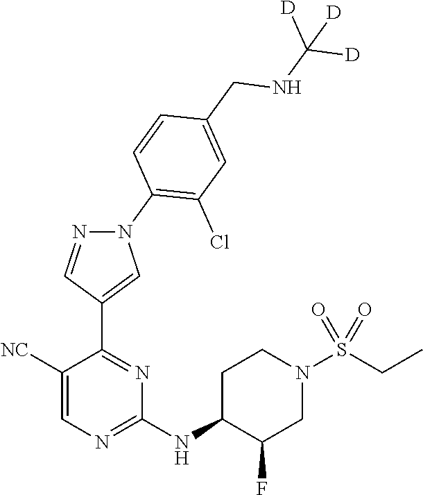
C1(NC2C(F)CN(S(CC)(=O)=O)CC2)=NC=C([NC])C(C2=CN(C3=C(Cl)C=C(CNC([D])([D])[D])C=C3)N=C2)=N1
